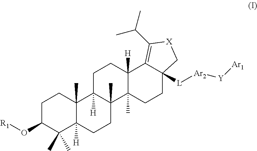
C1C(O[R1])C(C)(C)C2([H])C(C)(C1)C1([H])C(C)(CC2)C2(C)C([H])(CC1)C1=C(C(C)C)[X]CC1([L][Ar2][Y][Ar1])CC2
